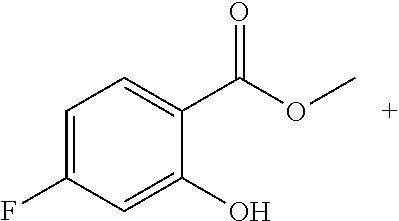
C1=C(F)C=C(O)C(C(OC)=O)=C1
